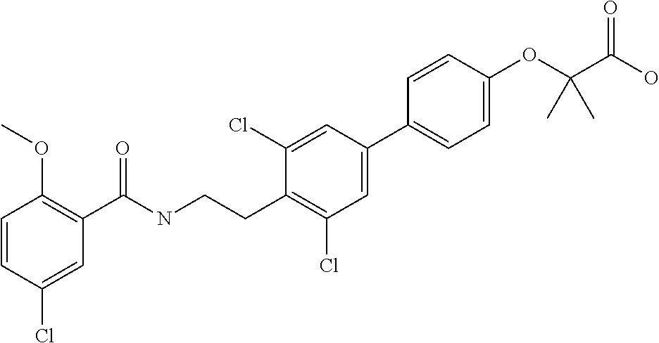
C1=CC(Cl)=CC(C(NCCC2=C(Cl)C=C(C3=CC=C(OC(C(O)=O)(C)C)C=C3)C=C2Cl)=O)=C1OC
